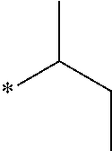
*C(CC)C
